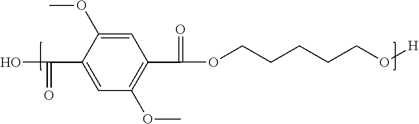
C1(C(=O)O)=CC(OC)=C(C(=O)OCCCCCO[H])C=C1OC
